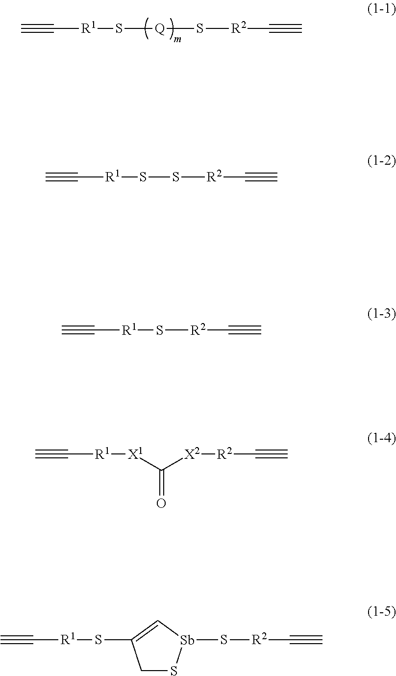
C#C[R1]S[Q]S[R2]C#C.C#C[R1]SS[R2]C#C.C#C[R1]S[R2]C#C.C#C[R1][X1]C([X2][R2]C#C)=O.C#C[R1]SC1=C[Sb](S[R2]C#C)SC1
